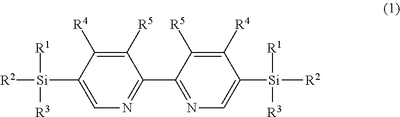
[R2][Si](C1=CN=C(C2=NC=C([Si]([R2])([R1])[R3])C([R4])=C2[R5])C([R5])=C1[R4])([R1])[R3]
